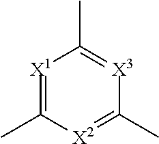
[X1]1=C(C)[X2]=C(C)[X3]=C1C
